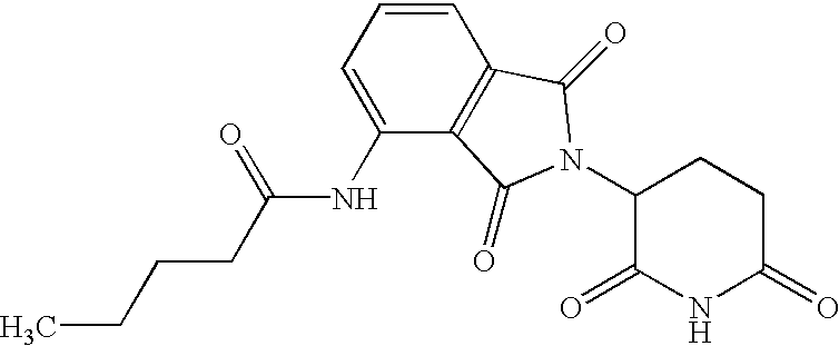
C1(=O)CCC(N2C(=O)C3=C(C=CC=C3NC(CCCC)=O)C2=O)C(=O)N1
